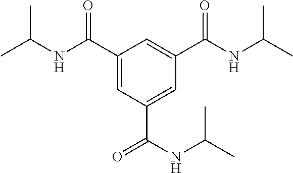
C1(C(NC(C)C)=O)=CC(C(NC(C)C)=O)=CC(C(NC(C)C)=O)=C1
